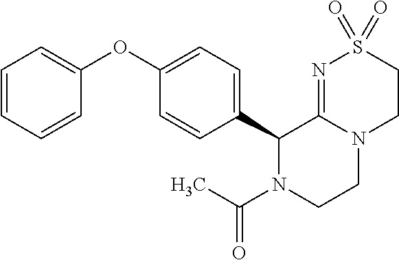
C1(C2N(C(C)=O)CCN3C2=NS(=O)(=O)CC3)=CC=C(OC2=CC=CC=C2)C=C1
